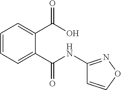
C1=CC=C(C(=O)O)C(C(=O)NC2=NOC=C2)=C1
